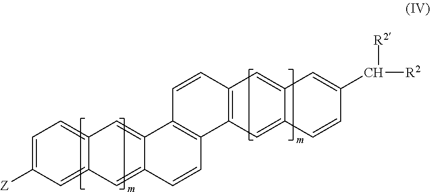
C1=C([Z])C=C2C(=C1)C=C1C(=C2)C=CC2=C1C=CC1=C2C=C2C(=C1)C=C(C([R2])[R2])C=C2
